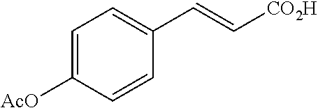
C1=C([AcO])C=CC(C=C[CO2H])=C1
